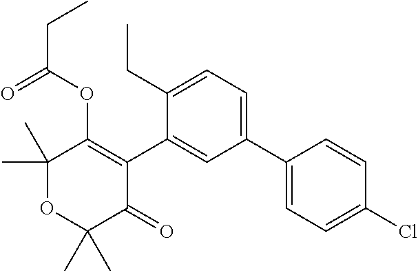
C1(C)(C)OC(C)(C)C(=O)C(C2=CC(C3=CC=C(Cl)C=C3)=CC=C2CC)=C1OC(CC)=O
